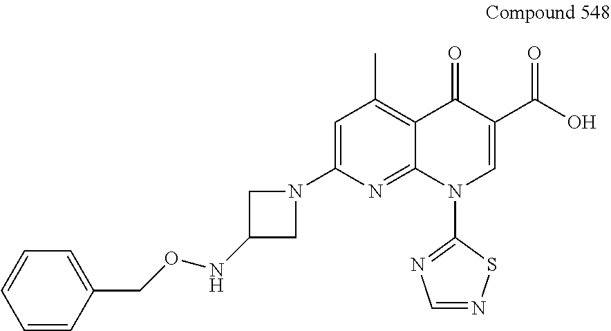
C1=C(N2CC(NOCC3=CC=CC=C3)C2)N=C2C(=C1C)C(=O)C(C(O)=O)=CN2C1=NC=NS1
